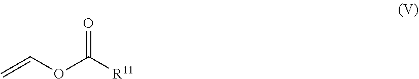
C(OC([R11])=O)=C
